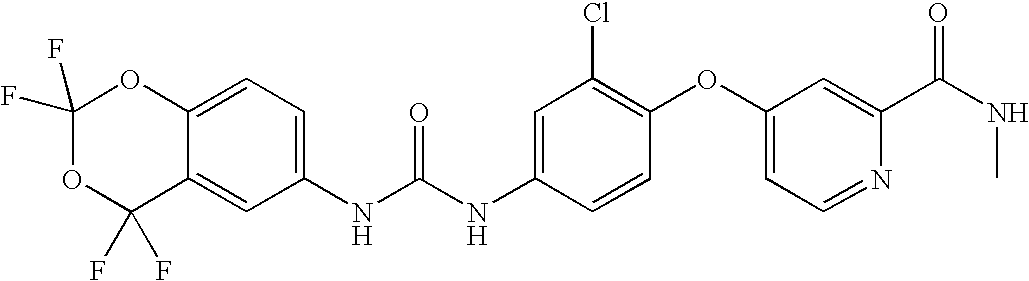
C1(F)(F)OC(F)(F)C2=CC(NC(NC3=CC(Cl)=C(OC4=CC=NC(C(=O)NC)=C4)C=C3)=O)=CC=C2O1
